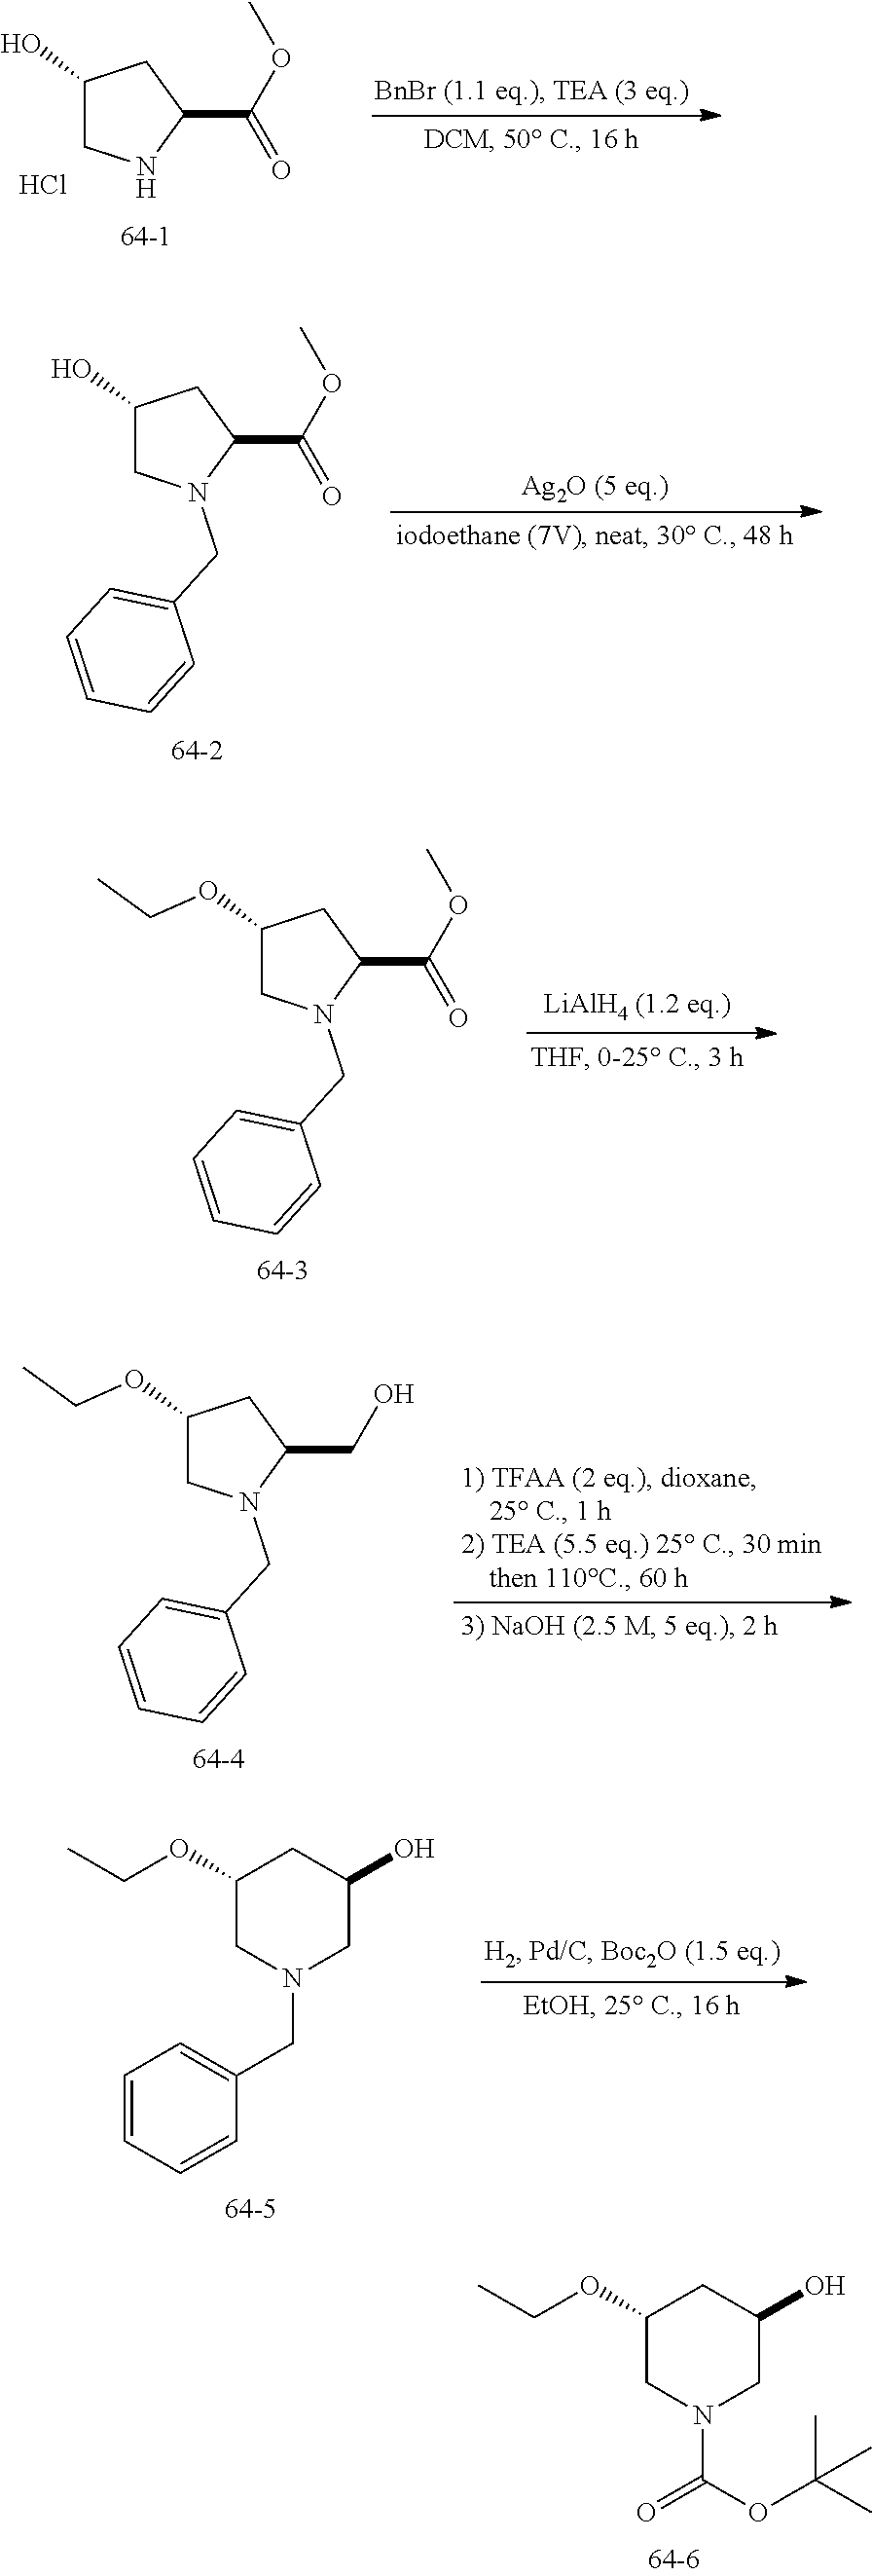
C1(O)CNC(C(OC)=O)C1.Cl.C1(OCC)CN(C(=O)OC(C)(C)C)CC(O)C1.C1(O)CN(CC2=CC=CC=C2)C(C(OC)=O)C1.C1(OCC)CN(CC2=CC=CC=C2)C(C(OC)=O)C1.C1(OCC)CN(CC2=CC=CC=C2)C(CO)C1.C1(OCC)CN(CC2=CC=CC=C2)CC(O)C1
